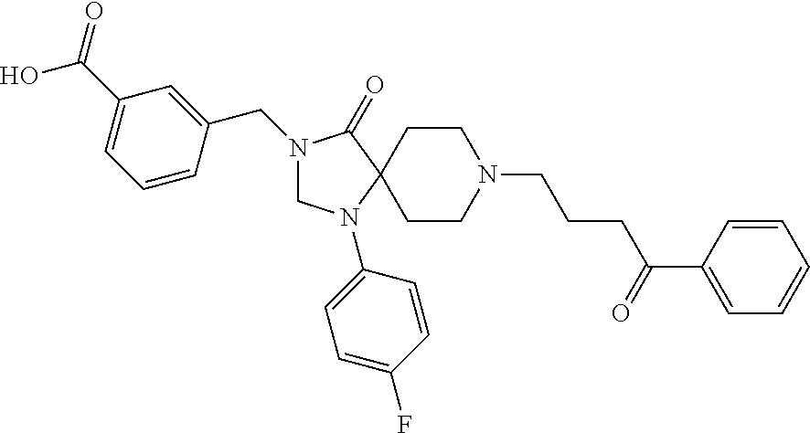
N1(CC2=CC(C(O)=O)=CC=C2)CN(C2=CC=C(F)C=C2)C2(C1=O)CCN(CCCC(C1=CC=CC=C1)=O)CC2
